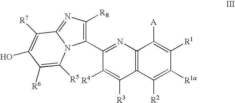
C1(C2=C([R8])N=C3N2C([R5])=C([R6])C(O)=C3[R7])=NC2=C(C([R3])=C1[R4])C([R2])=C([R1a])C([R1])=C2[A]
